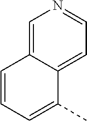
C1=CC=C(C)C2=CC=NC=C12
